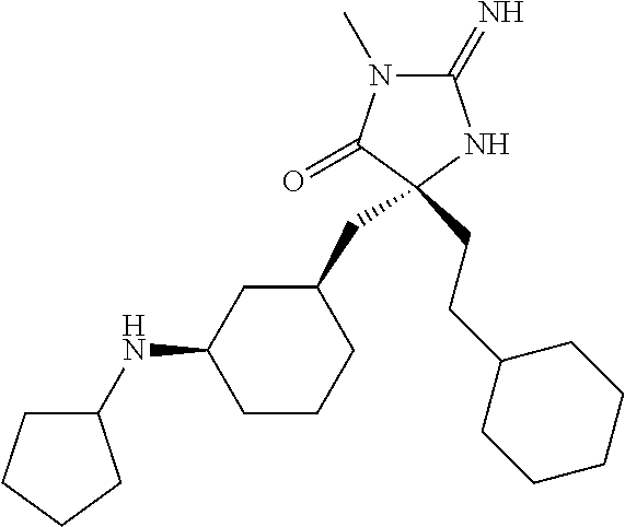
C1(=N)N(C)C(=O)C(CCC2CCCCC2)(CC2CC(NC3CCCC3)CCC2)N1
